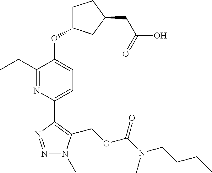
N1=NC(C2=CC=C(OC3CCC(CC(O)=O)C3)C(CC)=N2)=C(COC(N(C)CCCC)=O)N1C
